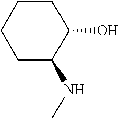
C1C(NC)C(O)CCC1
